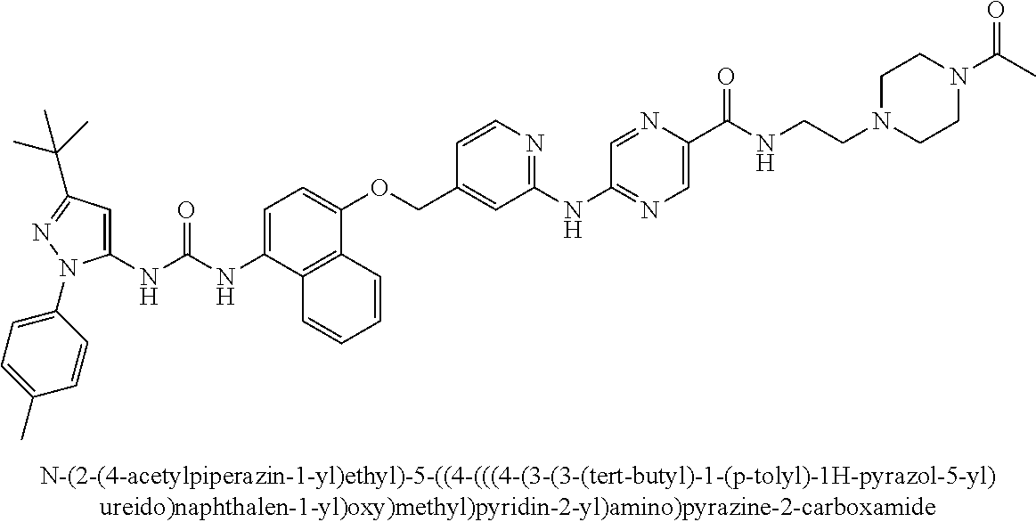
N(C(NC1=CC(C(C)(C)C)=NN1C1=CC=C(C)C=C1)=O)C1=CC=C(OCC2=CC(NC3=NC=C(C(NCCN4CCN(C(C)=O)CC4)=O)N=C3)=NC=C2)C2=C1C=CC=C2
